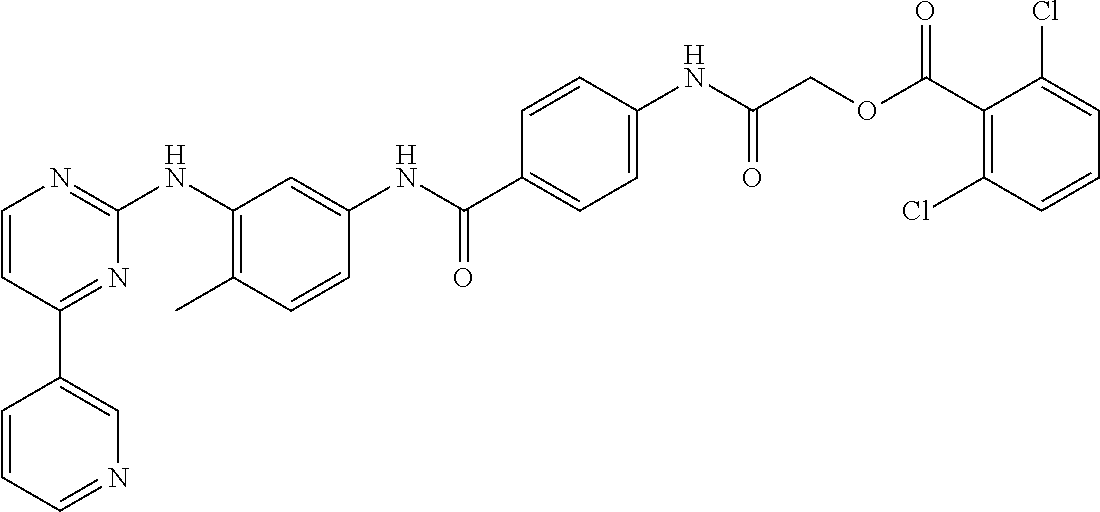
C1(C2=CN=CC=C2)=NC(NC2=C(C)C=CC(NC(C3=CC=C(NC(COC(C4=C(Cl)C=CC=C4Cl)=O)=O)C=C3)=O)=C2)=NC=C1
